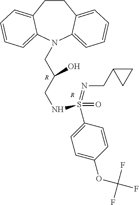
C1CC2=CC=CC=C2N(CC(CNS(C2=CC=C(OC(F)(F)F)C=C2)(=NCC2CC2)=O)O)C2=CC=CC=C12.[R].[R]
